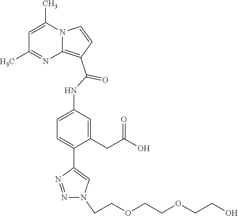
C1=C(C)N2C(=C(C(=O)NC3=CC=C(C4=CN(CCOCCOCCO)N=N4)C(CC(O)=O)=C3)C=C2)N=C1C
